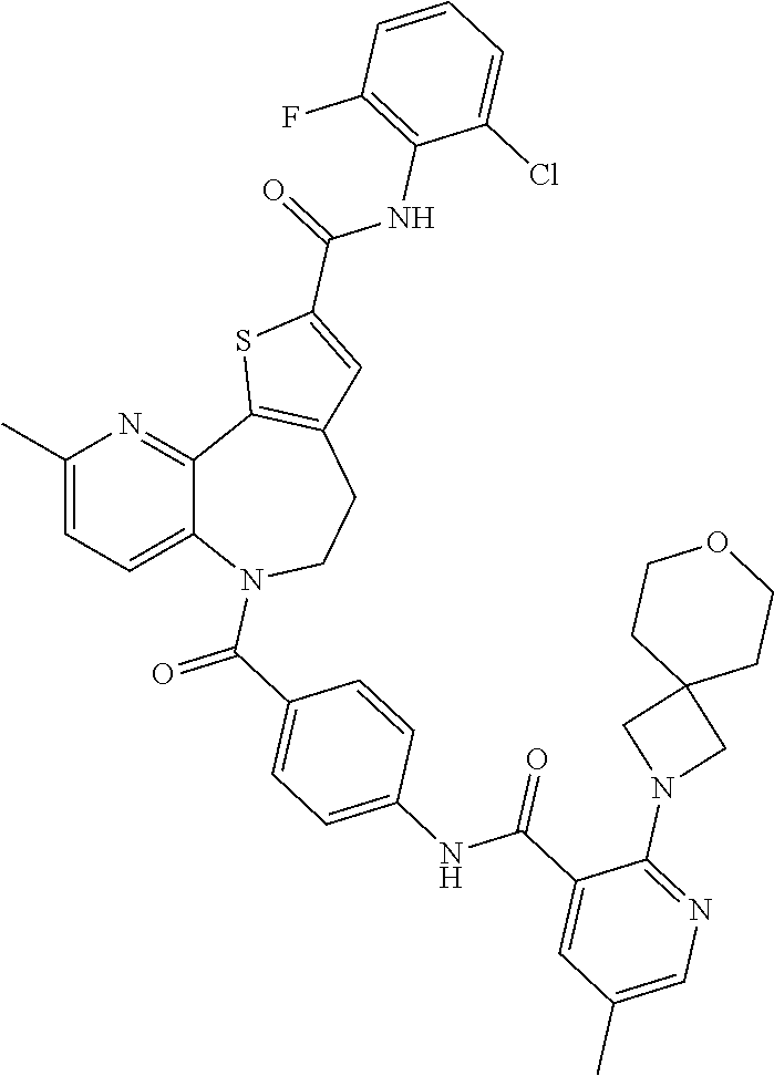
C12=CC=C(C)N=C1C1=C(CCN2C(=O)C2=CC=C(NC(C3=CC(C)=CN=C3N3CC4(C3)CCOCC4)=O)C=C2)C=C(C(=O)NC2=C(F)C=CC=C2Cl)S1
